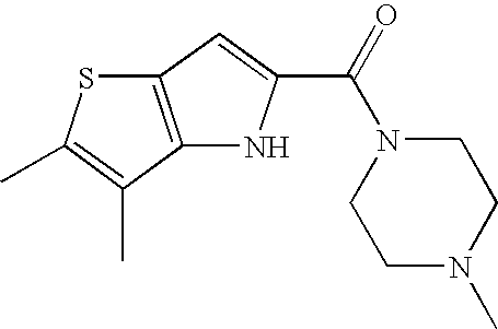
C12=C(C(C)=C(C)S1)NC(C(=O)N1CCN(C)CC1)=C2
